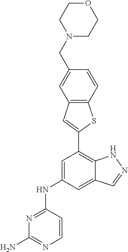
C1=C(NC2=NC(N)=NC=C2)C=C2C(=C1C1=CC3=C(S1)C=CC(CN1CCOCC1)=C3)NN=C2
